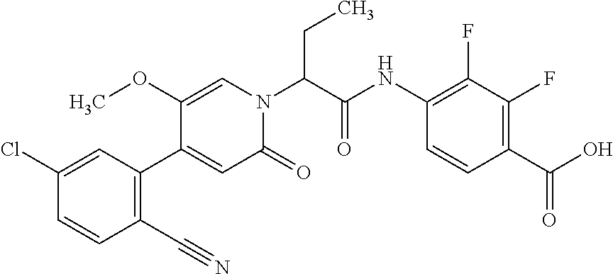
C1(Cl)=CC(C2=CC(=O)N(C(CC)C(=O)NC3=C(F)C(F)=C(C(=O)O)C=C3)C=C2OC)=C(C#N)C=C1
